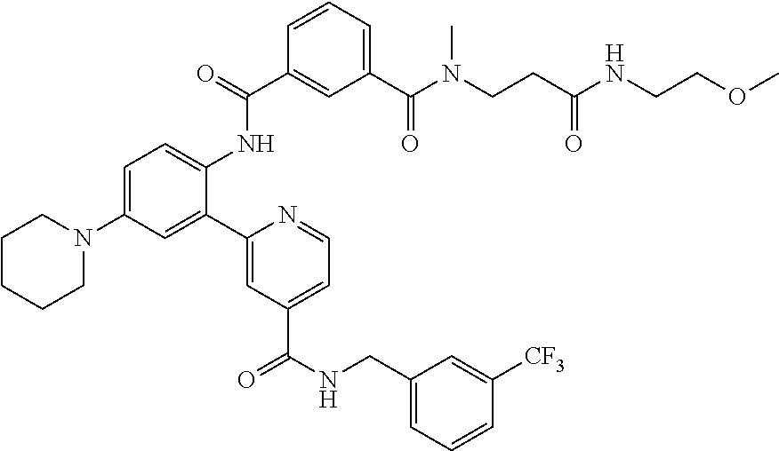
C1=C(N2CCCCC2)C=C(C2=CC(C(NCC3=CC=CC([CF3])=C3)=O)=CC=N2)C(NC(C2=CC(C(N(CCC(NCCOC)=O)C)=O)=CC=C2)=O)=C1
